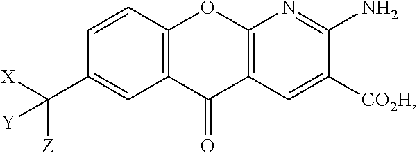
C12=C(C=CC(C([X])([Z])[Y])=C1)OC1=C(C=C([CO2H])C(N)=N1)C2=O
